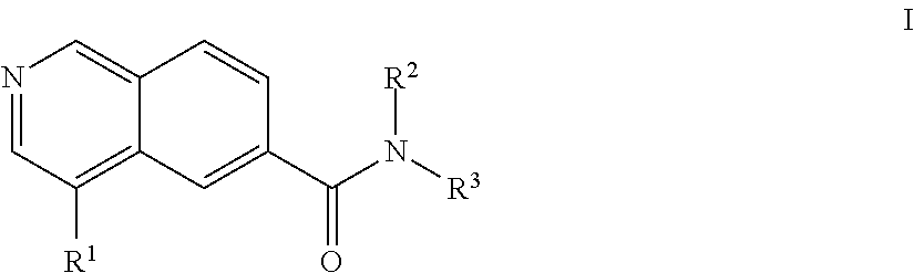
N1=CC([R1])=C2C(=C1)C=CC(C(N([R3])[R2])=O)=C2
